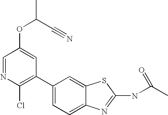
C1(C2=CC=C3C(=C2)SC(NC(C)=O)=N3)=C(Cl)N=CC(OC(C)C#N)=C1
